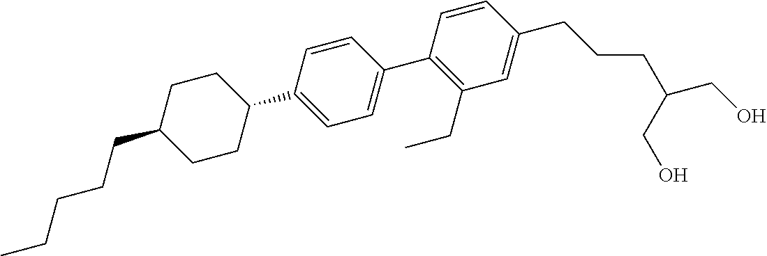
C1=C(C2CCC(CCCCC)CC2)C=CC(C2=C(CC)C=C(CCCC(CO)CO)C=C2)=C1
